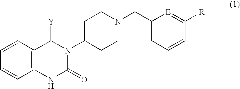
C1=CC=CC2=C1C([Y])N(C1CCN(CC3=CC=CC([R])=[E]3)CC1)C(=O)N2
